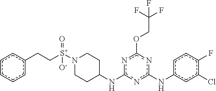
O(c1nc(NC2CCN([S+](=O)(CCc3ccccc3)[O-])CC2)nc(Nc2cc(Cl)c(F)cc2)n1)CC(F)(F)F
